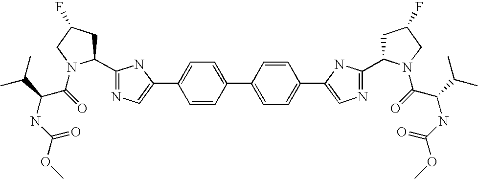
C1=CC(C2=CC=C(C3=CN=C(C4CC(F)CN4C(=O)C(NC(=O)OC)C(C)C)N3)C=C2)=CC=C1C1=CN=C(C2CC(F)CN2C(C(NC(=O)OC)C(C)C)=O)N1
